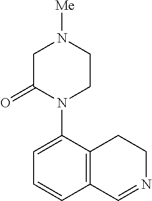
C12=C(C(N3CCN([Me])CC3=O)=CC=C1)CCN=C2
